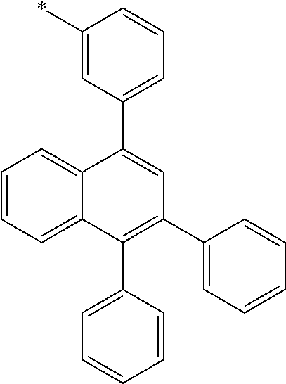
C1=CC=C2C(=C1)C(C1=CC=CC(*)=C1)=CC(C1=CC=CC=C1)=C2C1=CC=CC=C1
